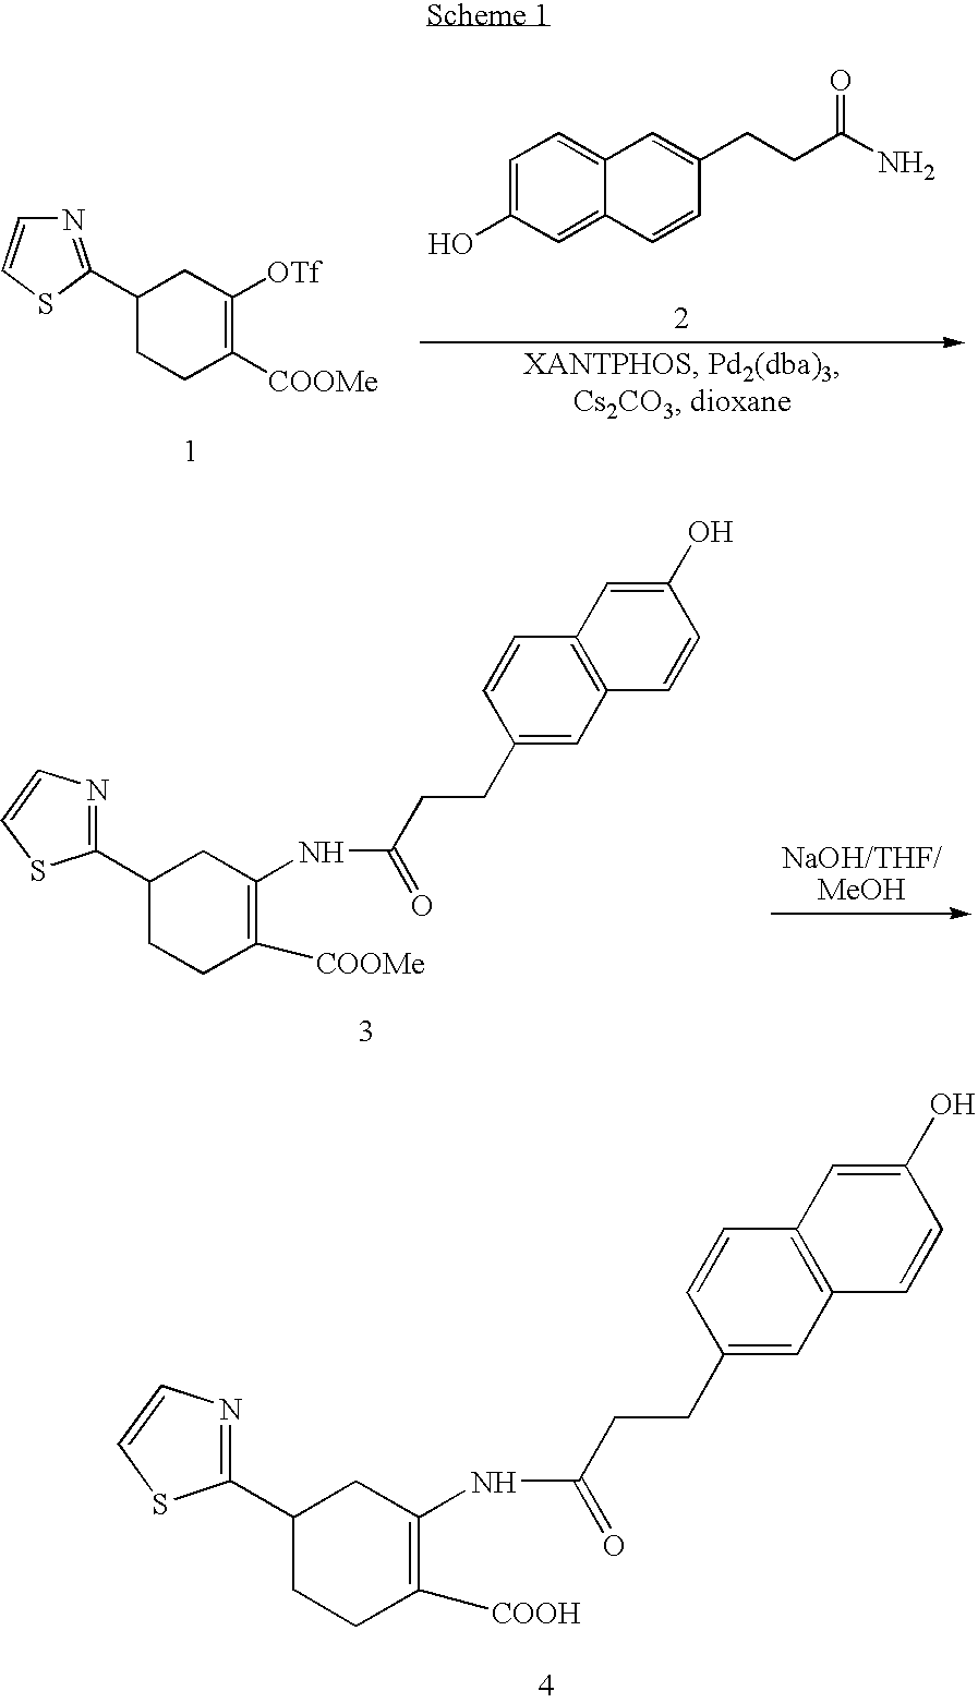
N1=C(C2CCC([COOMe])=C([OTf])C2)SC=C1.C1=C(O)C=C2C(=C1)C=C(CCC(N)=O)C=C2.C1(C2CCC([COOMe])=C(NC(CCC3=CC4=C(C=C3)C=C(O)C=C4)=O)C2)=NC=CS1.C1(C2CCC([COOH])=C(NC(CCC3=CC4=C(C=C3)C=C(O)C=C4)=O)C2)=NC=CS1
